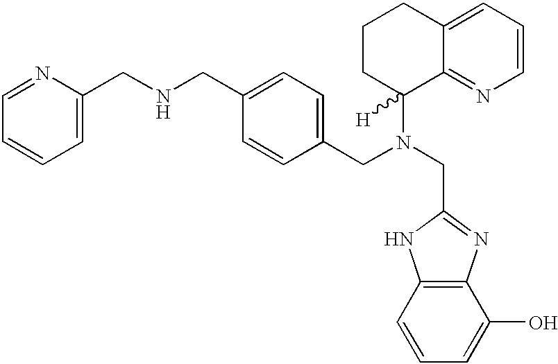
C1(O)=CC=CC2=C1N=C(CN(CC1=CC=C(CNCC3=CC=CC=N3)C=C1)C1([H])CCCC3=CC=CN=C13)N2
